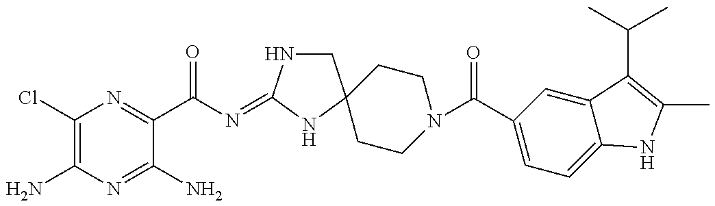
C1(Cl)=C(N)N=C(N)C(C(N=C2NCC3(N2)CCN(C(C2=CC=C4C(=C2)C(C(C)C)=C(C)N4)=O)CC3)=O)=N1
